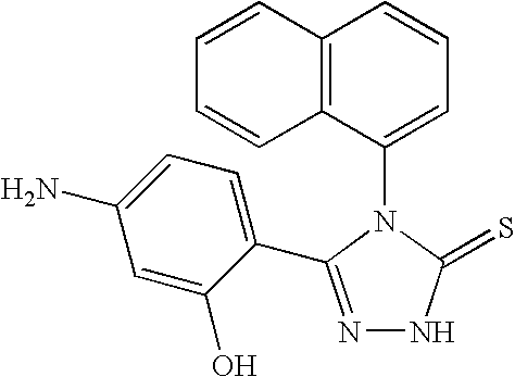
N1=C(C2=CC=C(N)C=C2O)N(C2=CC=CC3=C2C=CC=C3)C(=S)N1
